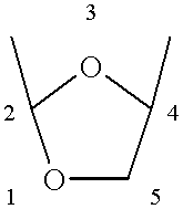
O1CC(C)OC1C
